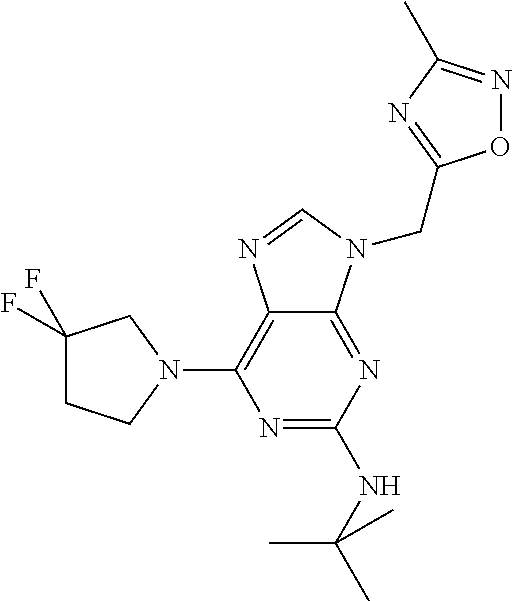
N1=C(NC(C)(C)C)N=C2C(=C1N1CC(F)(F)CC1)N=CN2CC1=NC(C)=NO1
